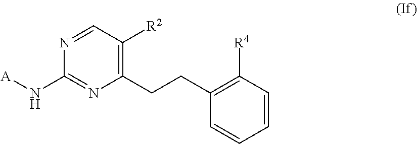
C1=CC([R4])=C(CCC2=C([R2])C=NC(N[A])=N2)C=C1
